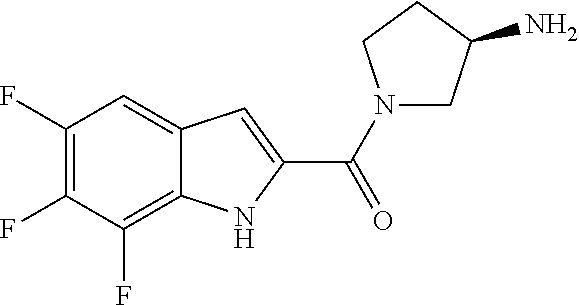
C1(F)=C(F)C(F)=C2C(=C1)C=C(C(N1CC(N)CC1)=O)N2
